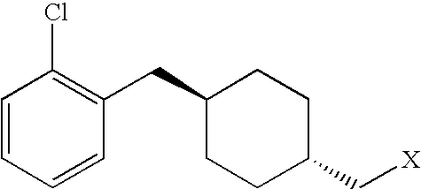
C1=CC=CC(CC2CCC(C[X])CC2)=C1Cl
